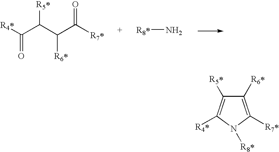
[R4*]C(C(C(C([R7*])=O)[R6*])[R5*])=O.[R8*]N.C1([R6*])=C([R7*])N([R8*])C([R4*])=C1[R5*]
